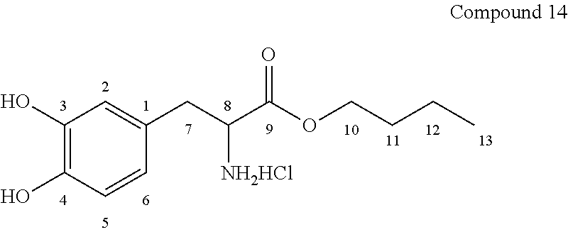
C1(O)=C(O)C=CC(CC(C(OCCCC)=O)[NH2HCl])=C1
